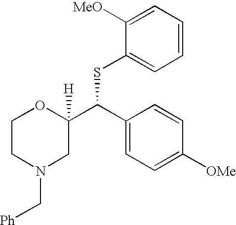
C1CN(C[Ph])CC(C(C2=CC=C([OMe])C=C2)SC2=CC=CC=C2[MeO])([H])O1
